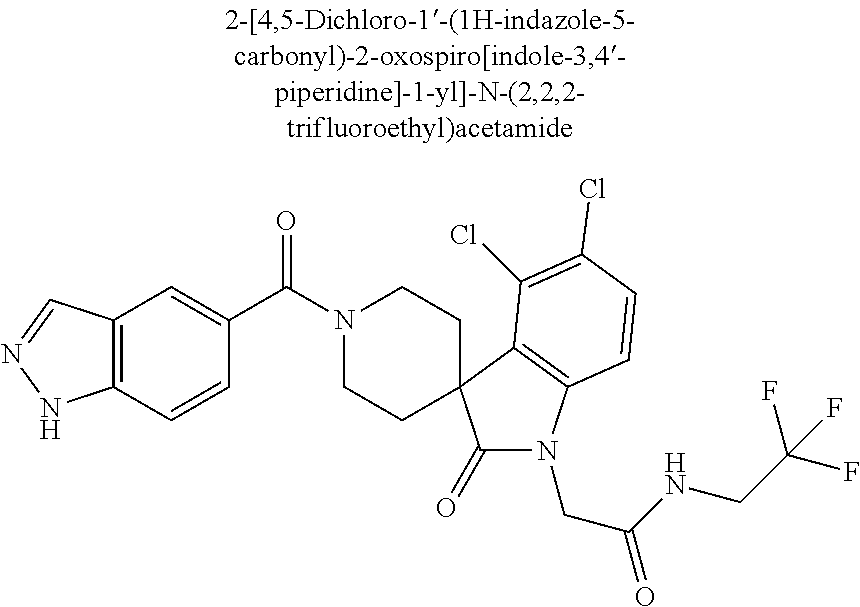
N1(C(C2=CC3=C(C=C2)NN=C3)=O)CCC2(CC1)C(=O)N(CC(NCC(F)(F)F)=O)C1=C2C(Cl)=C(Cl)C=C1
